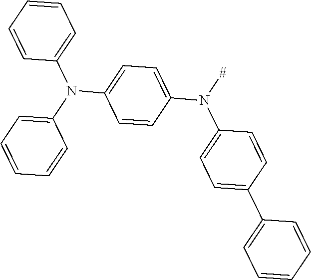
C1=CC=CC(N(C2=CC=CC=C2)C2=CC=C(N([#])C3=CC=C(C4=CC=CC=C4)C=C3)C=C2)=C1
